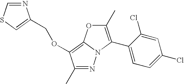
N1=C(C)C(OCC2=CSC=N2)=C2N1C(C1=CC=C(Cl)C=C1Cl)=C(C)O2
